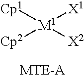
[Cp1][M1]([X1])([Cp2])[X2]
